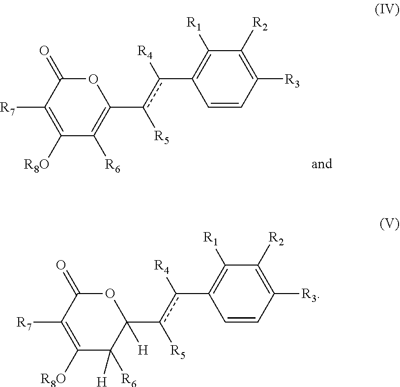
C1([R2])=C([R3])C=CC(c([R4])c([R5])C2([H])OC(=O)C([R7])=C([R8O])C2([R6])[H])=C1[R1].C1([R2])=C([R3])C=CC(c([R4])c([R5])C2=C([R6])C([R8O])=C([R7])C(=O)O2)=C1[R1]
